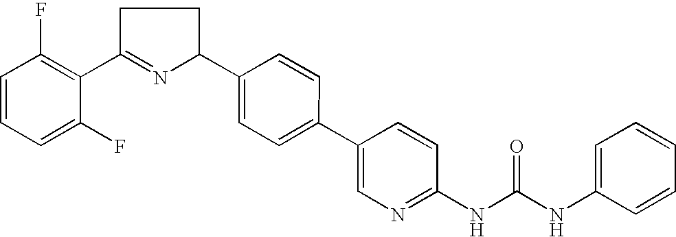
C1=CC=C(F)C(C2=NC(C3=CC=C(C4=CN=C(NC(NC5=CC=CC=C5)=O)C=C4)C=C3)CC2)=C1F
